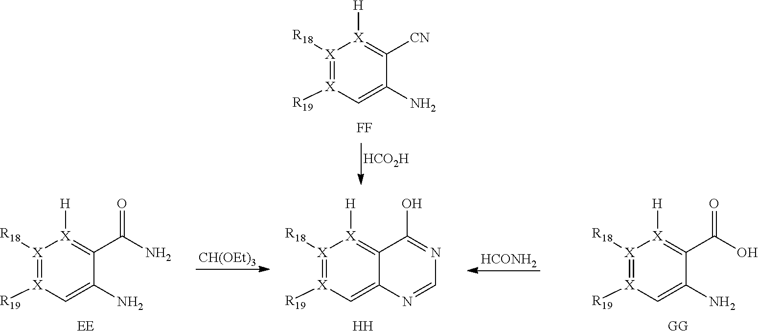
[X]1([R18])=[X]([R19])C=C(N)C([CN])=[X]1[H].[FF].[HCO2H].[X]1([R18])=[X]([R19])C=C2C(=[X]1[H])C(O)=NC=N2.[H].[X]1([R18])=[X]([R19])C=C(N)C(C(N)=O)=[X]1[H].[EE].[X]1([R18])=[X]([R19])C=C(N)C(C(O)=O)=[X]1[H].[GG].[CH(OEt)3].[HCONH2]
